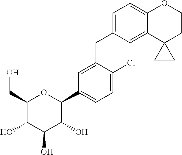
C1=C(CC2=CC=C3C(=C2)C2(CCO3)CC2)C(Cl)=CC=C1C1C(O)C(O)C(O)C(CO)O1
